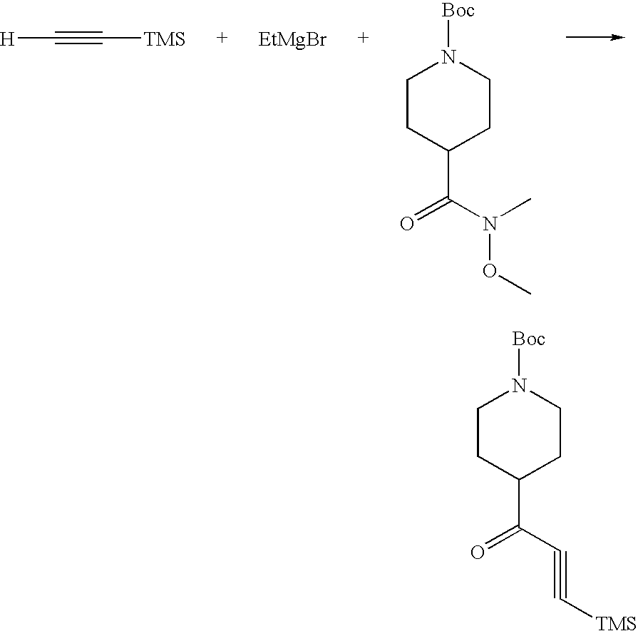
[H]C#C[TMS].[EtMgBr].[Boc]N1CCC(C(=O)N(C)OC)CC1.[Boc]N1CCC(C(=O)C#C[TMS])CC1
